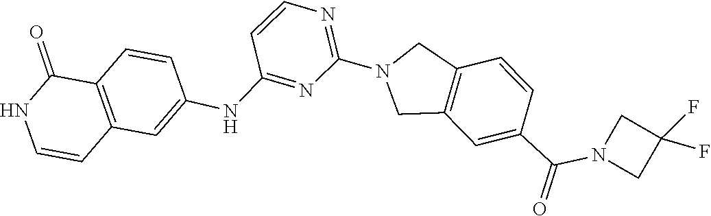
C1(F)(F)CN(C(C2=CC3=C(C=C2)CN(C2=NC=CC(NC4=CC5=C(C=C4)C(=O)NC=C5)=N2)C3)=O)C1
